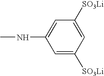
C1([SO3Li])=CC([SO3Li])=CC(NC)=C1
